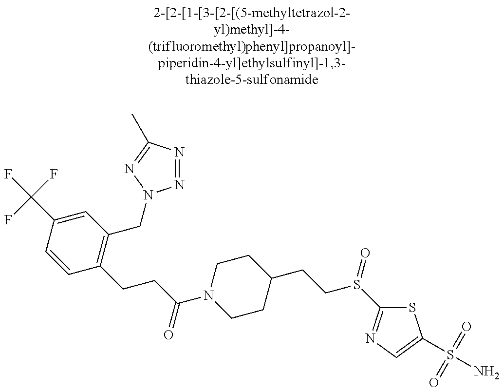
C1=CC(C(F)(F)F)=CC(CN2N=NC(C)=N2)=C1CCC(N1CCC(CCS(=O)C2=NC=C(S(N)(=O)=O)S2)CC1)=O
